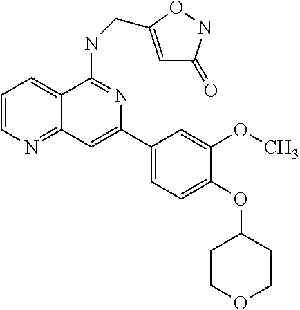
N(C1=NC(C2=CC=C(OC3CCOCC3)C(OC)=C2)=CC2=NC=CC=C12)CC1=CC(=O)NO1
